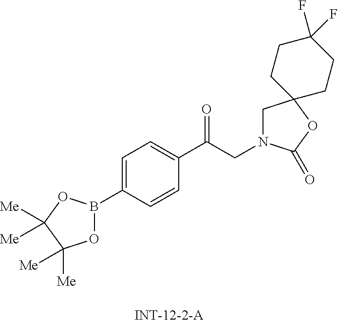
O1B(C2=CC=C(C(CN3CC4(OC3=O)CCC(F)(F)CC4)=O)C=C2)OC([Me])([Me])C1([Me])[Me]
